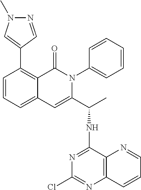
C1=CC=C2C(=C1C1=CN(C)N=C1)C(=O)N(C1=CC=CC=C1)C(C(C)NC1=NC(Cl)=NC3=C1N=CC=C3)=C2
